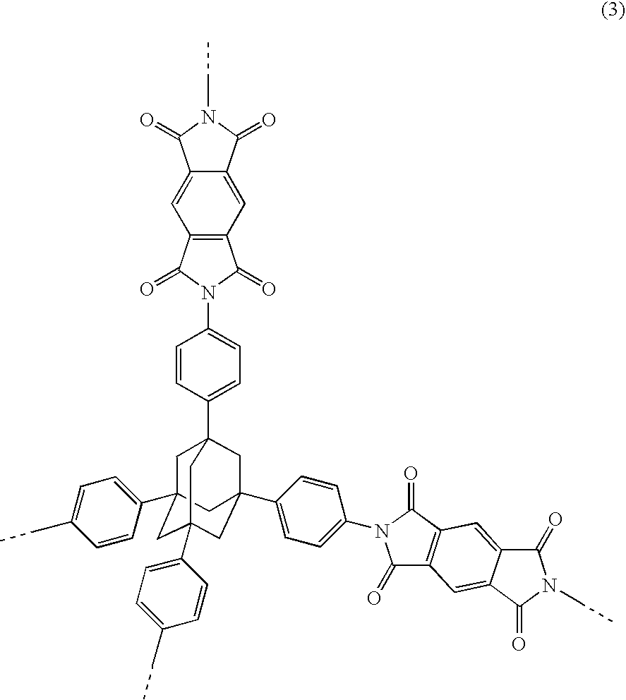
C1C2(C3=CC=C(CC)C=C3)CC3(C4=CC=C(CC)C=C4)CC(C4=CC=C(N5C(=O)C6=C(C5=O)C=C5C(=C6)C(=O)N(CC)C5=O)C=C4)(CC1(C1=CC=C(N4C(=O)C5=C(C4=O)C=C4C(=C5)C(=O)N(CC)C4=O)C=C1)C3)C2
